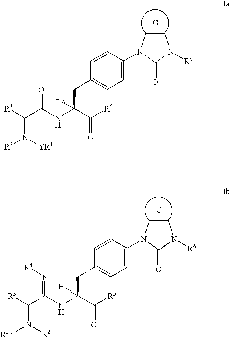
C1CN(C2=CC=C(CC(C(=O)[R5])(NC(=O)C([R3])N([R2])[YR1])[H])C=C2)C(=O)N1[R6].C1CN(C2=CC=C(CC(C(=O)[R5])(NC(=N[R4])C([R3])N([R1Y])[R2])[H])C=C2)C(=O)N1[R6]
